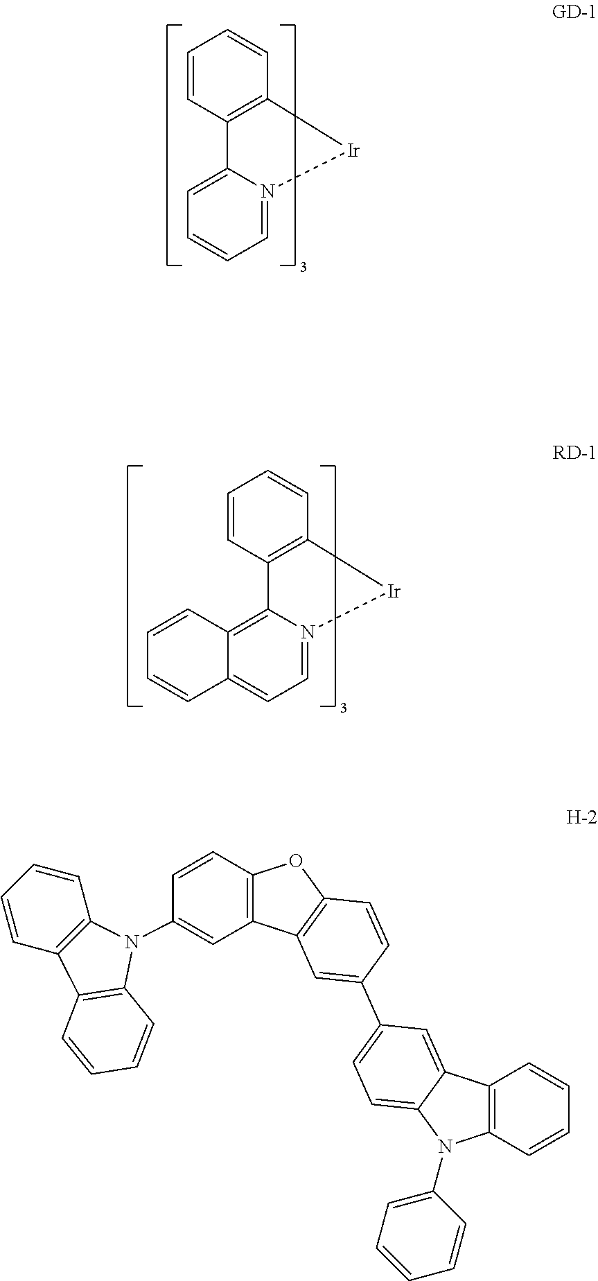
C1=CC2=C(C=C1)[Ir]N1=CC=CC=C21.C1=CC2=C(C=C1)[Ir]N1=CC=C3C(=C21)C=CC=C3.C1=CC2=C(C=C1)N(C1=CC3=C(C=C1)OC1=C3C=C(C3=CC=C4C(=C3)C3=C(C=CC=C3)N4C3=CC=CC=C3)C=C1)C1=C2C=CC=C1
